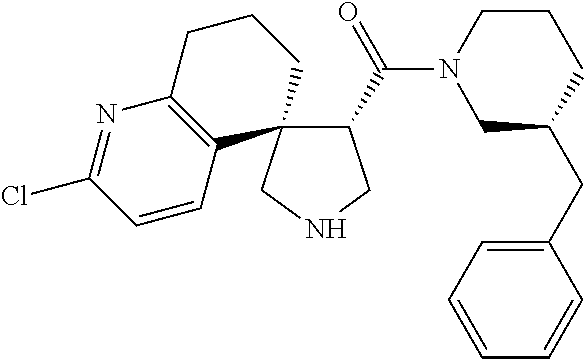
N1=C(Cl)C=CC2=C1CCCC21C(C(=O)N2CCCC(CC3=CC=CC=C3)C2)CNC1
